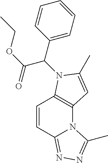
C1=CC2=NN=C(C)N2C2=C1N(C(C1=CC=CC=C1)C(OCC)=O)C(C)=C2
